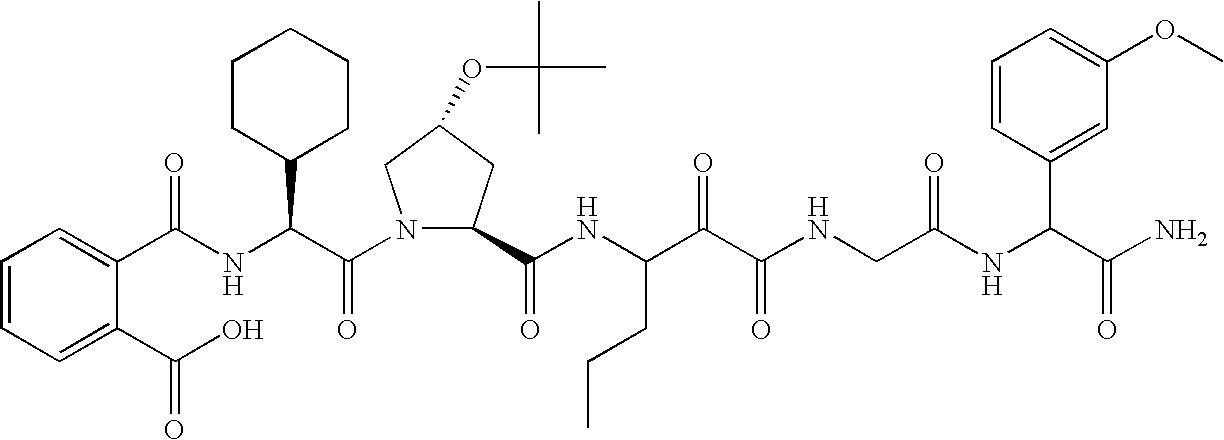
C(NC(C(N1C(C(NC(C(C(NCC(NC(C(N)=O)C2=CC(OC)=CC=C2)=O)=O)=O)CCC)=O)CC(OC(C)(C)C)C1)=O)C1CCCCC1)(=O)C1=CC=CC=C1C(O)=O
